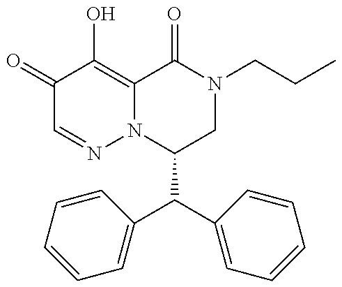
C1(C(C2=CC=CC=C2)C2=CC=CC=C2)CN(CCC)C(=O)C2=C(O)C(=O)C=NN12
